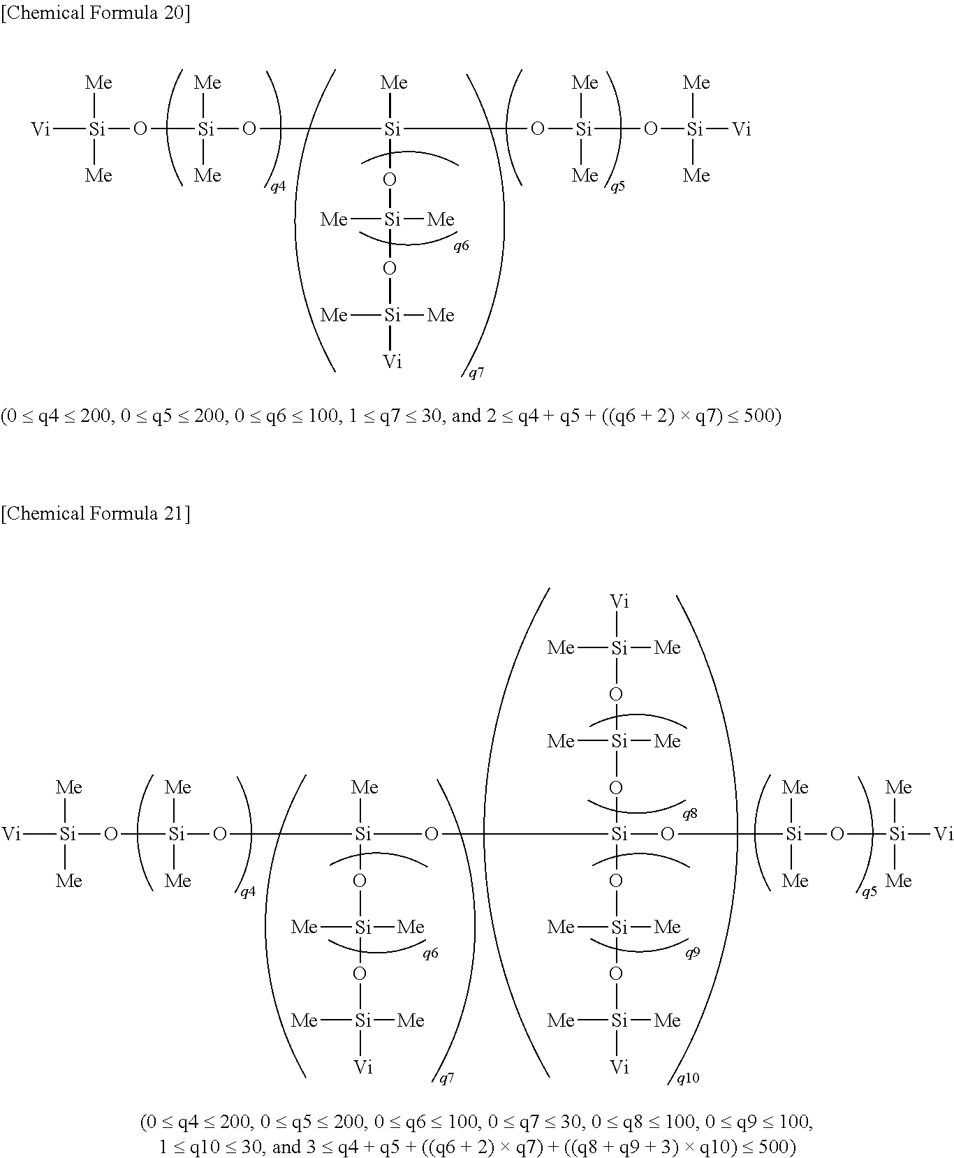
[Vi][Si](O[Si](O[Si](O[Si](O[Si]([Vi])([Me])[Me])([Me])[Me])([Me])O[Si](O[Si]([Vi])([Me])[Me])([Me])[Me])([Me])[Me])([Me])[Me].[Vi][Si](O[Si](O[Si](O[Si](O[Si]([Me])([Me])O[Si]([Vi])([Me])[Me])(O[Si](O[Si]([Vi])([Me])[Me])([Me])[Me])O[Si](O[Si]([Vi])([Me])[Me])([Me])[Me])([Me])O[Si](O[Si]([Vi])([Me])[Me])([Me])[Me])([Me])[Me])([Me])[Me]
